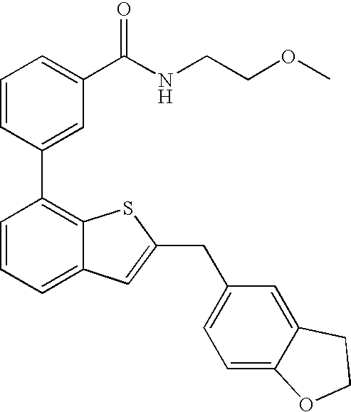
C1=CC=C(C(NCCOC)=O)C=C1C1=C2C(=CC=C1)C=C(CC1=CC=C3C(=C1)CCO3)S2
